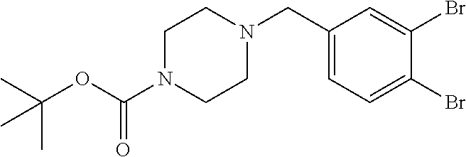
C(OC(N1CCN(CC2=CC=C(Br)C(Br)=C2)CC1)=O)(C)(C)C
